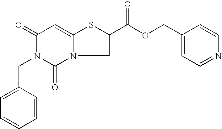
C1(=O)N(CC2=CC=CC=C2)C(=O)N2C(=C1)SC(C(OCC1=CC=NC=C1)=O)C2
